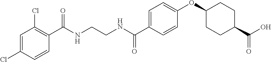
C1=C(Cl)C=CC(C(NCCNC(C2=CC=C(OC3CCC(C(O)=O)CC3)C=C2)=O)=O)=C1Cl
